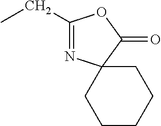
C1(CC)=NC2(C(=O)O1)CCCCC2
